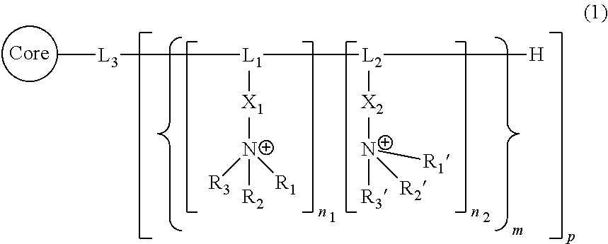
[L1]([X1][N+]([R2])([R3])[R1])([L3]C)[L2]([X2][N+]([R3])([R2])[R1])[H].[Core]
